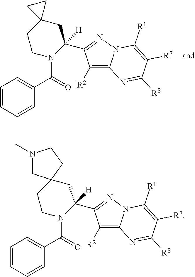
N12C(=C([R2])C(C3([H])CC4(CCN3C(=O)C3=CC=CC=C3)CC4)=N1)N=C([R8])C([R7])=C2[R1].N12C(=C([R2])C(C3([H])CC4(CCN3C(=O)C3=CC=CC=C3)CN(C)CC4)=N1)N=C([R8])C([R7])=C2[R1]
